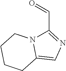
C12=CN=C(C=O)N1CCCC2
